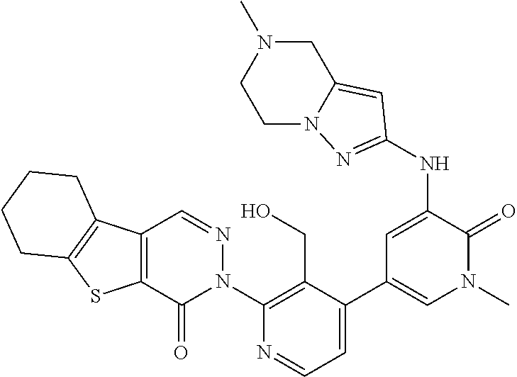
C1(N2N=CC3=C(C2=O)SC2=C3CCCC2)=C(CO)C(C2=CN(C)C(=O)C(NC3=NN4C(=C3)CN(C)CC4)=C2)=CC=N1
